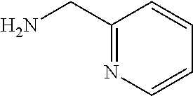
C1(CN)=NC=CC=C1
